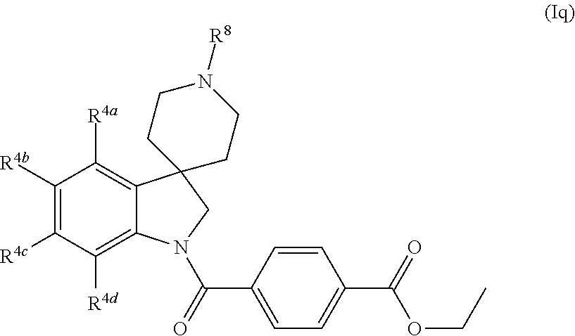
C1([R4b])=C([R4c])C([R4d])=C2C(=C1[R4a])C1(CN2C(C2=CC=C(C(=O)OCC)C=C2)=O)CCN([R8])CC1
